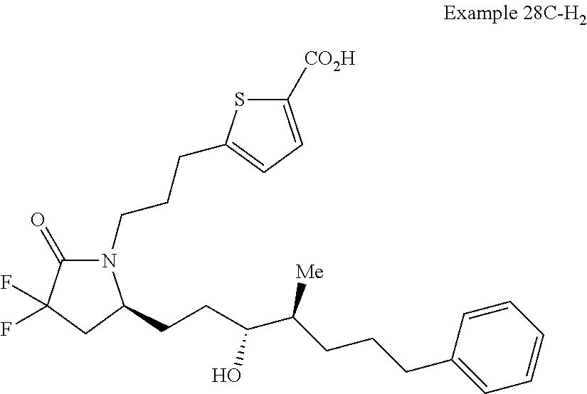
N1(CCCC2=CC=C([CO2H])S2)C(=O)C(F)(F)CC1CCC(C(CCCC1=CC=CC=C1)[Me])O
